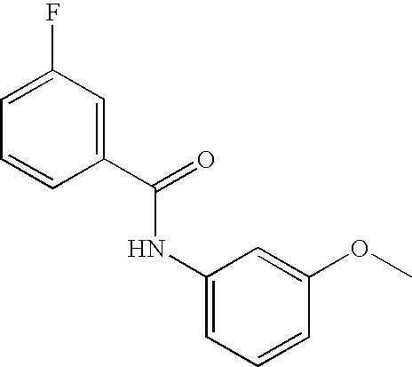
C1=C(F)C=C(C(NC2=CC=CC(OC)=C2)=O)C=C1
